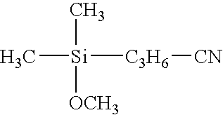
C[Si]([C3H6][CN])([OCH3])C
